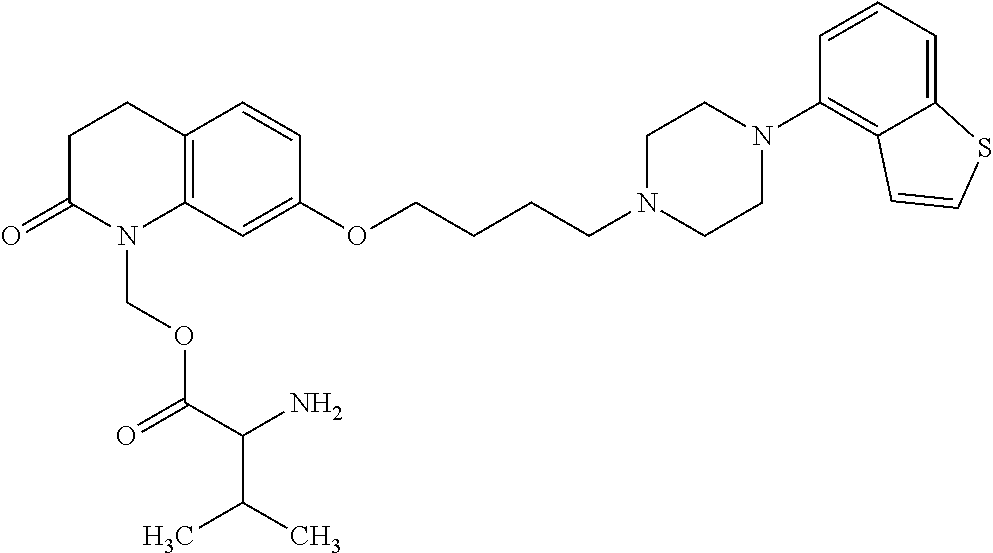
C1C(=O)N(COC(C(N)C(C)C)=O)C2=C(C1)C=CC(OCCCCN1CCN(C3=C4C(=CC=C3)SC=C4)CC1)=C2
